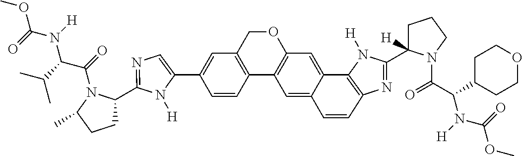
C1=C(C2=CC3=C(C4=C(C=C5C6=C(N=C(C7([H])CCCN7C(=O)C(C7CCOCC7)N([H])C(=O)OC)N6[H])C=CC5=C4)OC3)C=C2)N([H])C(C2CCC(C)N2C(=O)C(C(C)C)N(C(=O)OC)[H])=N1
